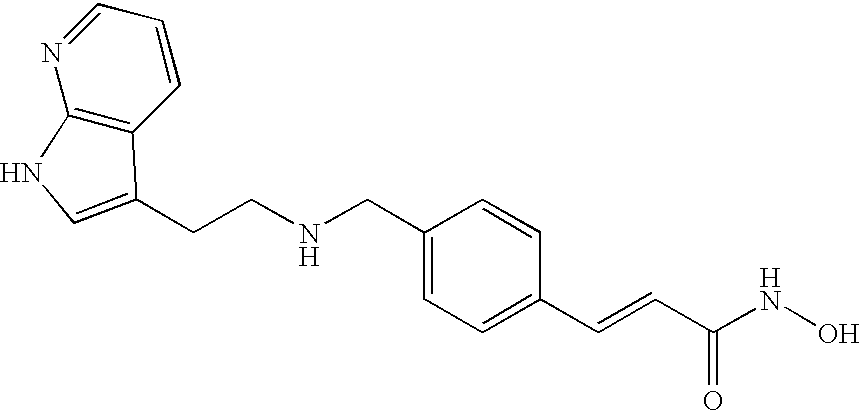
C1(CNCCC2=CNC3=C2C=CC=N3)=CC=C(C=CC(NO)=O)C=C1
